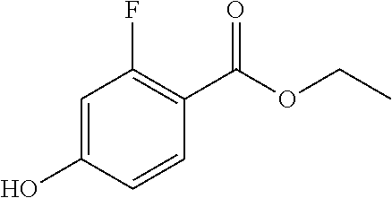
C1=C(O)C=CC(C(OCC)=O)=C1F
